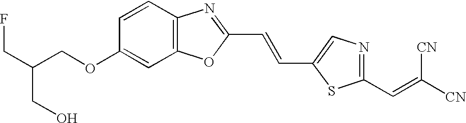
O(C1=CC2=C(C=C1)N=C(C=CC1=CN=C(C=C([CN])[CN])S1)O2)CC(CF)CO
